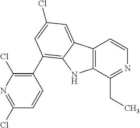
C12=C(C(CC)=NC=C1)NC1=C(C3=C(Cl)N=C(Cl)C=C3)C=C(Cl)C=C21
